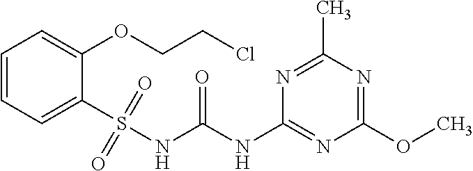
N1=C(C)N=C(OC)N=C1NC(NS(C1=CC=CC=C1OCCCl)(=O)=O)=O
